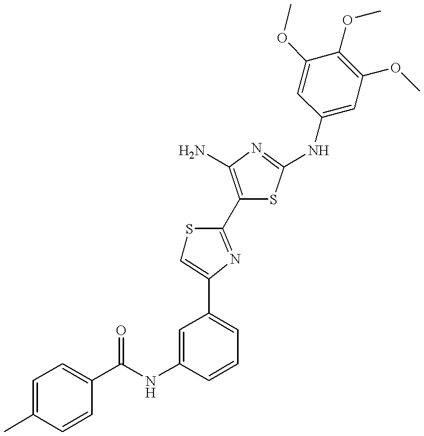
C(NC1=CC(C2=CSC(C3=C(N)N=C(NC4=CC(OC)=C(OC)C(OC)=C4)S3)=N2)=CC=C1)(=O)C1=CC=C(C)C=C1
